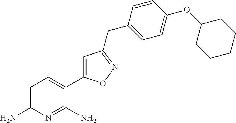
C1=C(N)N=C(N)C(C2=CC(CC3=CC=C(OC4CCCCC4)C=C3)=NO2)=C1
